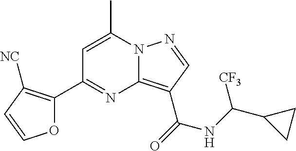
C1=C(C)N2C(=C(C(=O)NC(C3CC3)[CF3])C=N2)N=C1C1=C([NC])C=CO1
